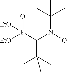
O=P(C(N(O)C(C)(C)C)C(C)(C)C)([EtO])[EtO]
